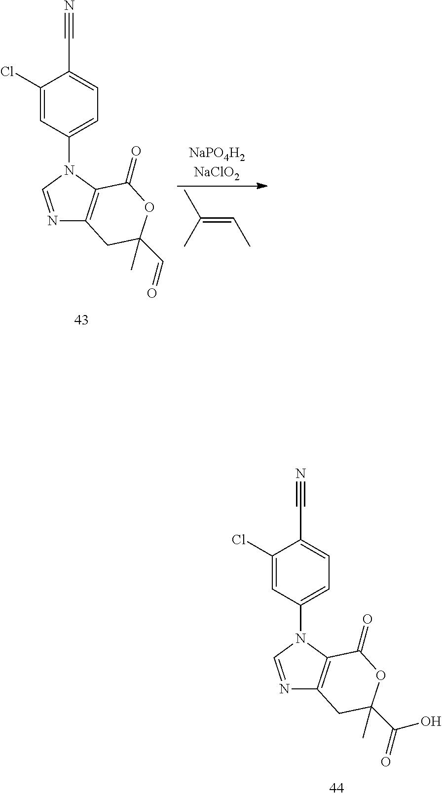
N1=CN(C2=CC=C(C#N)C(Cl)=C2)C2=C1CC(C)(C(=O)O)OC2=O.N1=CN(C2=CC=C(C#N)C(Cl)=C2)C2=C1CC(C)(C=O)OC2=O.C(=CC)(C)C
